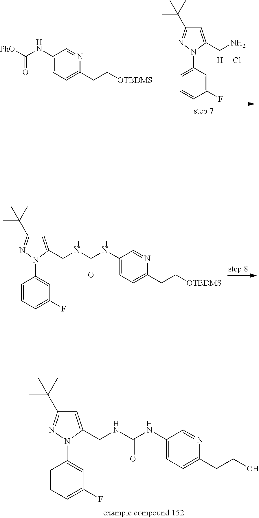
C1=CC(F)=CC(N2N=C(C(C)(C)C)C=C2CN)=C1.[PhO]C(NC1=CC=C(CC[OTBDMS])N=C1)=O.[H]Cl.C1=CC(N2N=C(C(C)(C)C)C=C2CNC(NC2=CC=C(CC[OTBDMS])N=C2)=O)=CC(F)=C1.C1=CC(N2N=C(C(C)(C)C)C=C2CNC(NC2=CC=C(CCO)N=C2)=O)=CC(F)=C1
